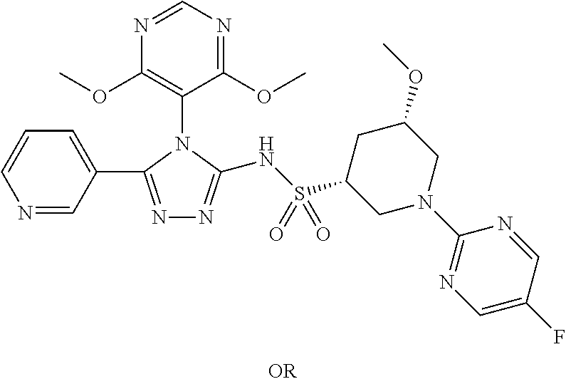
N1=CN=C(OC)C(N2C(C3=CC=CN=C3)=NN=C2NS(C2CN(C3=NC=C(F)C=N3)CC(OC)C2)(=O)=O)=C1OC
